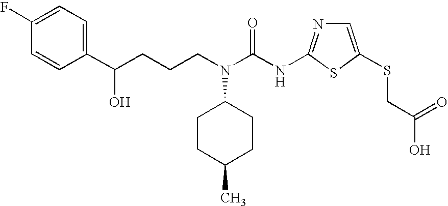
C1(F)=CC=C(C(CCCN(C(NC2=NC=C(SCC(O)=O)S2)=O)C2CCC(C)CC2)O)C=C1
